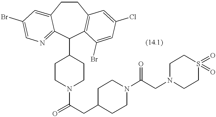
C1CC2=CC(Br)=CN=C2C(C2CCN(C(=O)CC3CCN(C(CN4CCS(=O)(=O)CC4)=O)CC3)CC2)C2=C1C=C(Cl)C=C2Br
